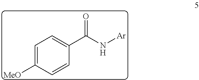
C1=C([MeO])C=CC(C(N[Ar])=O)=C1
